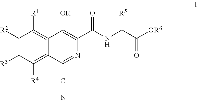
C1([R2])=C([R3])C([R4])=C2C(=C1[R1])C([OR])=C(C(NC(C(=O)[OR6])[R5])=O)N=C2C#N
